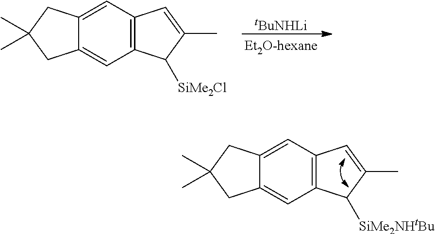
[tBuNHLi].C12=C(C=C3C(=C1)CC(C)(C)C3)C=C(C)C2[SiMe2Cl].C12=C(C=C3C(=C1)CC(C)(C)C3)C=C(C)C2[SiMe2NHtBu]
